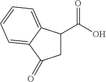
C1C(C(O)=O)C2=CC=CC=C2C1=O
